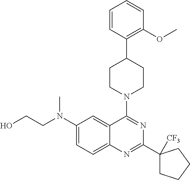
C1(N(CCO)C)=CC=C2C(=C1)C(N1CCC(C3=C(OC)C=CC=C3)CC1)=NC(C1([CF3])CCCC1)=N2
